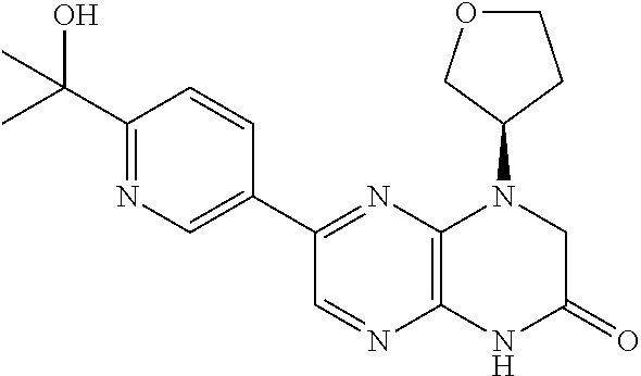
C12=C(N=C(C3=CN=C(C(C)(O)C)C=C3)C=N1)N(C1CCOC1)CC(=O)N2
